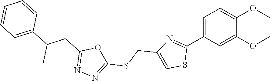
C1=C(C2=NC(CSC3=NN=C(CC(C4=CC=CC=C4)C)O3)=CS2)C=C(OC)C(OC)=C1
